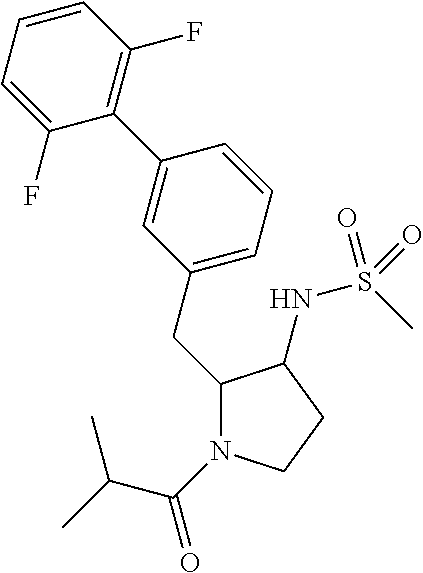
C1(CC2=CC=CC(C3=C(F)C=CC=C3F)=C2)N(C(=O)C(C)C)CCC1NS(C)(=O)=O
